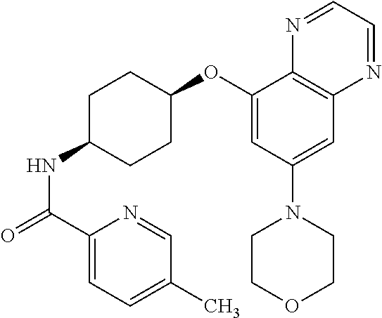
C1(C(=O)NC2CCC(OC3=CC(N4CCOCC4)=CC4=C3N=CC=N4)CC2)=CC=C(C)C=N1
